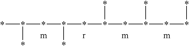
**(**(**(**(***)*)*)*)*
